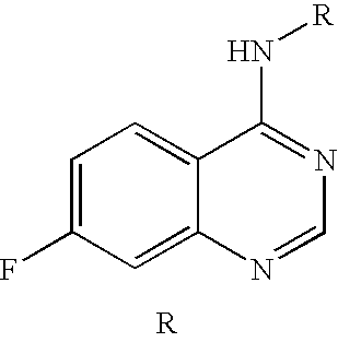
C1=C(F)C=C2C(=C1)C(N[R])=NC=N2
